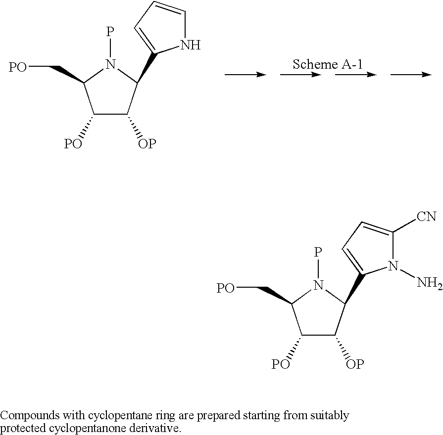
C1([PO])C([OP])C(C2=CC=CN2)N(P)C1C[PO].C1([PO])C([OP])C(C2=CC=C([CN])N2N)N(P)C1C[PO]
